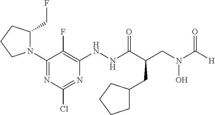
N1(C2=NC(Cl)=NC(NNC(C(CN(C([H])=O)O)CC3CCCC3)=O)=C2F)C(CF)CCC1
